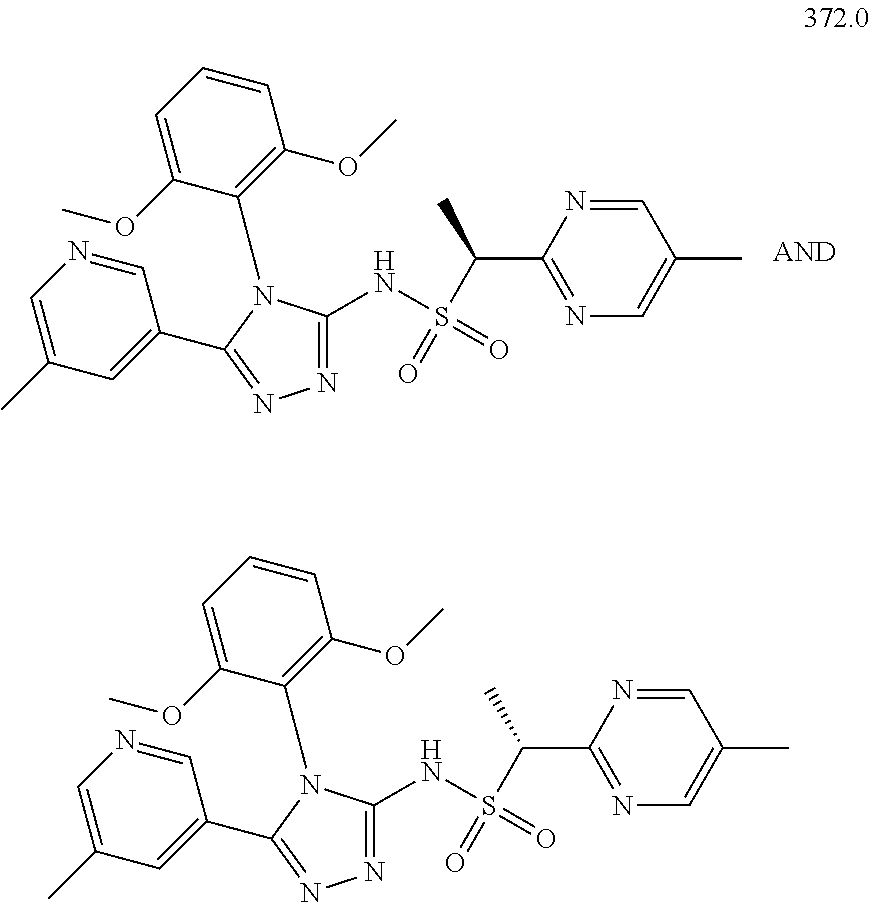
N(S(C(C1=NC=C(C)C=N1)C)(=O)=O)C1=NN=C(C2=CC(C)=CN=C2)N1C1=C(OC)C=CC=C1OC.N(S(C(C1=NC=C(C)C=N1)C)(=O)=O)C1=NN=C(C2=CC(C)=CN=C2)N1C1=C(OC)C=CC=C1OC
